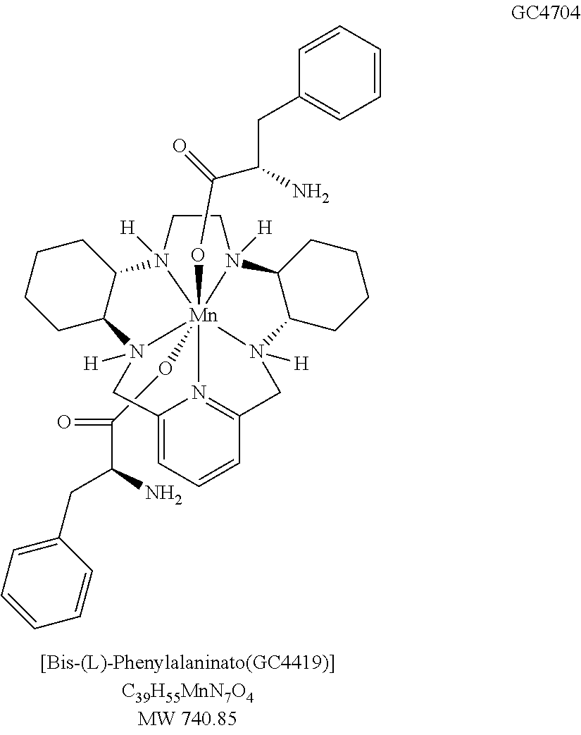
C(O[Mn]1234(OC(=O)C(CC5=CC=CC=C5)N)N5([H])CCN1([H])C1CCCCC1N2([H])CC1=CC=CC(=N13)CN4([H])C1C5CCCC1)(C(CC1=CC=CC=C1)N)=O
